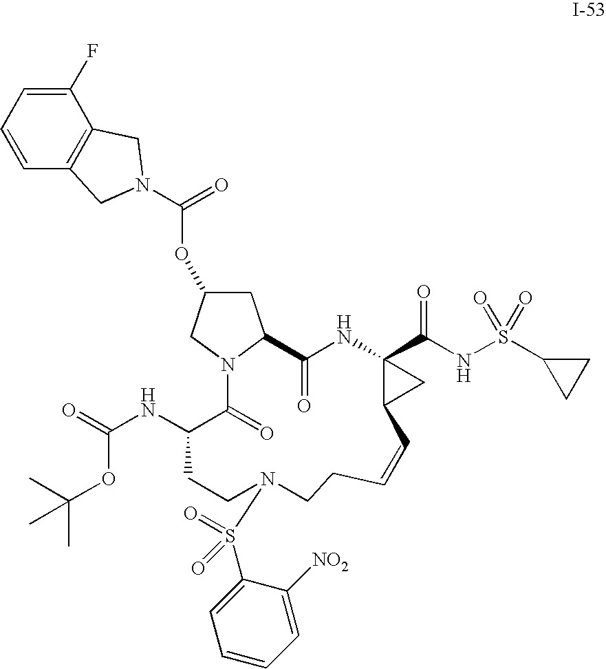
C1(F)=CC=CC2=C1CN(C(=O)OC1CC3N(C1)C(=O)C(NC(=O)OC(C)(C)C)CCN(S(C1=CC=CC=C1[NO2])(=O)=O)CCC=CC1C(C(NS(C4CC4)(=O)=O)=O)(NC3=O)C1)C2
